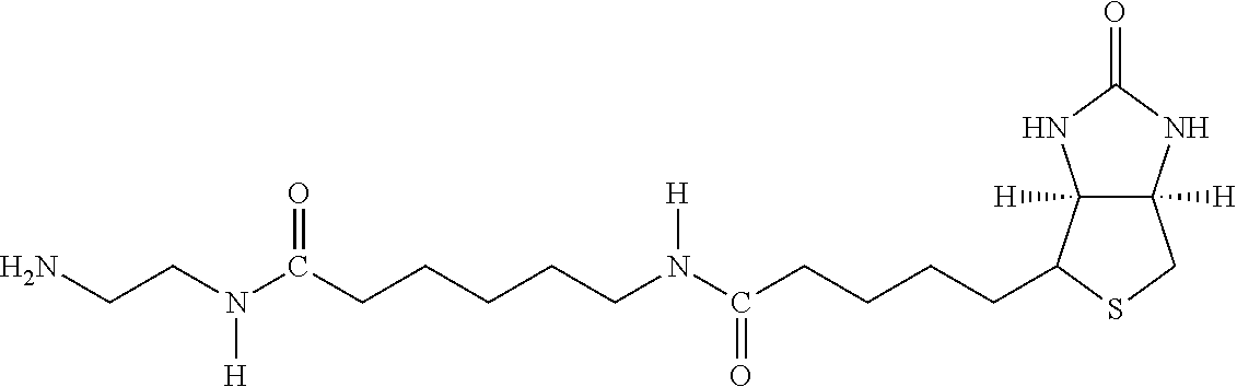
C12([H])C([H])(NC(=O)N1)CSC2CCCCC(N(CCCCCC(N(CCN)[H])=O)[H])=O
